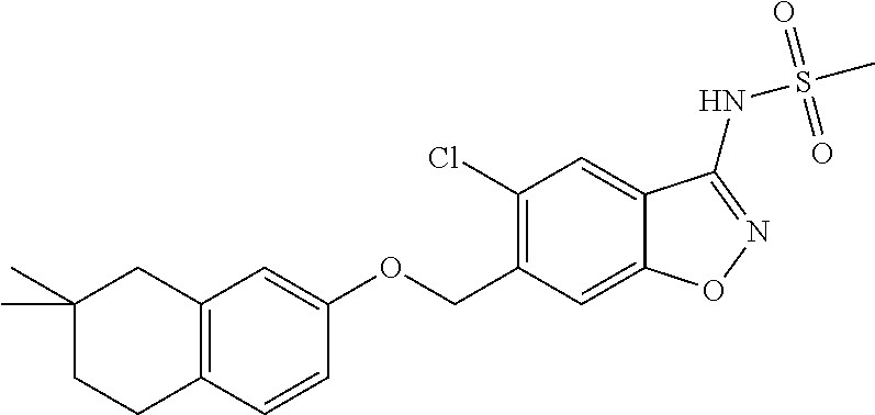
C(C1=C(Cl)C=C2C(=C1)ON=C2NS(C)(=O)=O)OC1=CC2=C(C=C1)CCC(C)(C)C2
